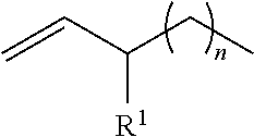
C=CC([R1])CC
